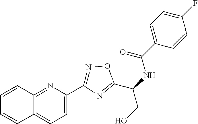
C1=CC2=NC(C3=NOC(C(NC(C4=CC=C(F)C=C4)=O)CO)=N3)=CC=C2C=C1
